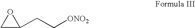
C1C(CC[ONO2])O1
